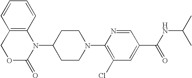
C12=C(C=CC=C1)N(C1CCN(C3=C(Cl)C=C(C(NC(C)C)=O)C=N3)CC1)C(=O)OC2
